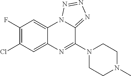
C1(F)=C(Cl)C=C2C(=C1)N1C(=NN=N1)C(N1CCN(C)CC1)=N2
